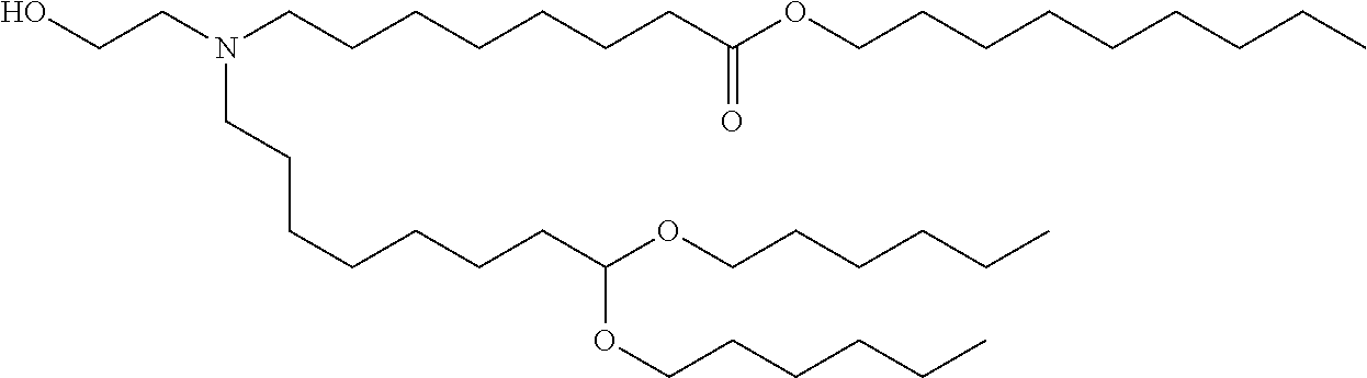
C(CCC)CCOC(CCCCCCCN(CCCCCCCC(=O)OCCCCCCCCC)CCO)OCCCCCC
